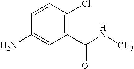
C1=CC(Cl)=C(C(NC)=O)C=C1N
